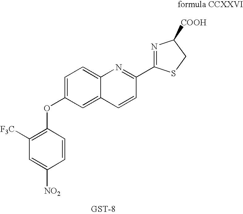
C1=C(OC2=C([F3C])C=C([NO2])C=C2)C=C2C(=C1)N=C(C1=NC([COOH])CS1)C=C2
